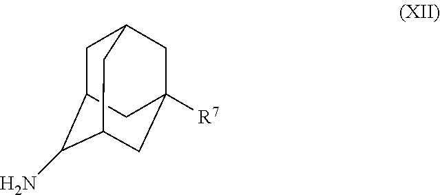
C1C2CC3([R7])CC1CC(C3)C2N
